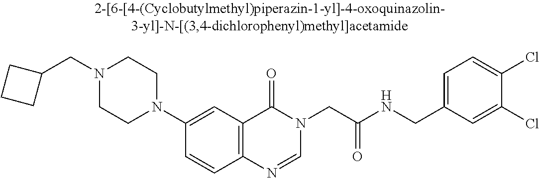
C(N1CCN(C2=CC3=C(C=C2)N=CN(CC(NCC2=CC=C(Cl)C(Cl)=C2)=O)C3=O)CC1)C1CCC1
